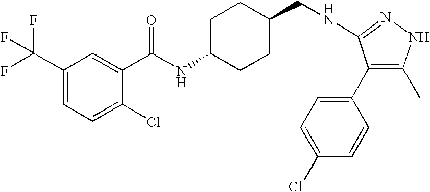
N(CC1CCC(NC(=O)C2=CC(C(F)(F)F)=CC=C2Cl)CC1)C1=NNC(C)=C1C1=CC=C(Cl)C=C1
